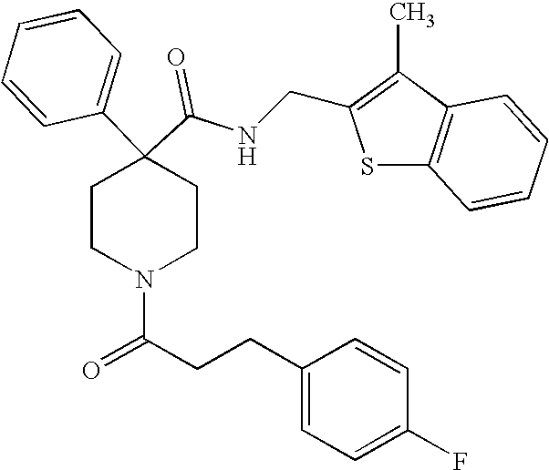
N(C(C1(C2=CC=CC=C2)CCN(C(=O)CCC2=CC=C(F)C=C2)CC1)=O)CC1=C(C)C2=C(S1)C=CC=C2
